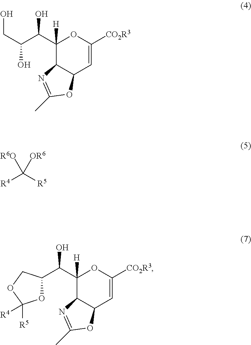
C1(C(C(O)CO)O)([H])C2C(C=C([CO2R3])O1)OC(C)=N2.[R4]C([R5])([R6O])[OR6].C1(C(C2OC([R5])([R4])OC2)O)([H])C2C(C=C([CO2R3])O1)OC(C)=N2
